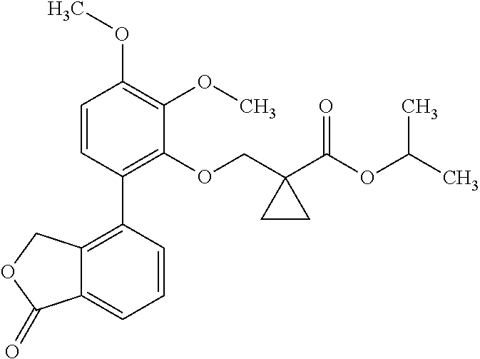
C1=CC(C2=C3C(=CC=C2)C(=O)OC3)=C(OCC2(C(OC(C)C)=O)CC2)C(OC)=C1OC
